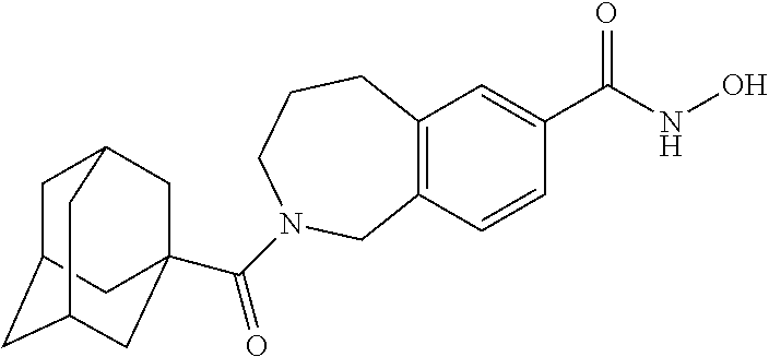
C12=C(C=C(C(=O)NO)C=C1)CCCN(C(=O)C13CC4CC(CC(C1)C4)C3)C2
